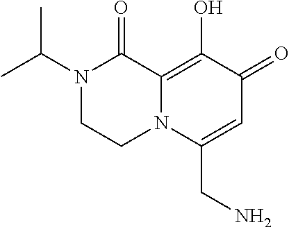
N1(C(C)C)CCN2C(=C(O)C(=O)C=C2CN)C1=O
